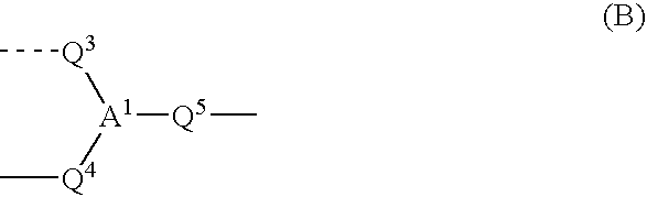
C[Q3][A1]([Q4]C)[Q5]C
